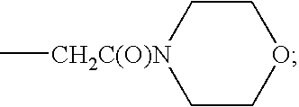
C[CH2C(O)N]1CCOCC1
